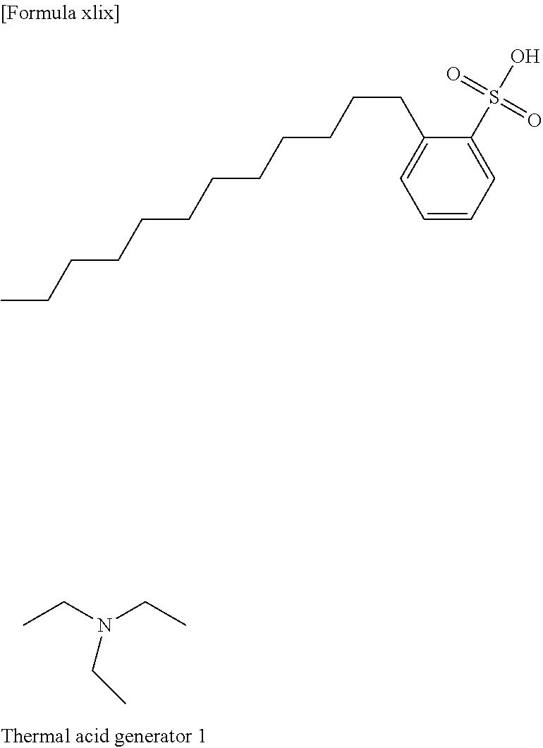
C1=CC=C(S(O)(=O)=O)C(CCCCCCCCCCCC)=C1.CCN(CC)CC
